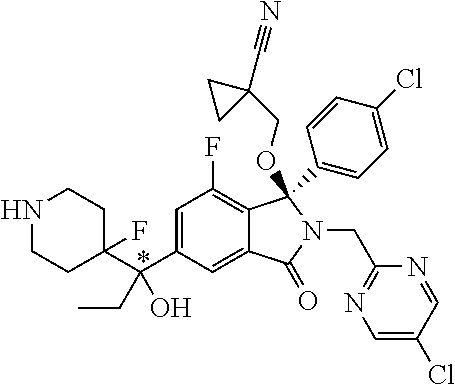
C1(C(C2=CC(F)=C3C(=C2)C(=O)N(CC2=NC=C(Cl)C=N2)C3(OCC2(C#N)CC2)C2=CC=C(Cl)C=C2)(CC)O)(F)CCNCC1
